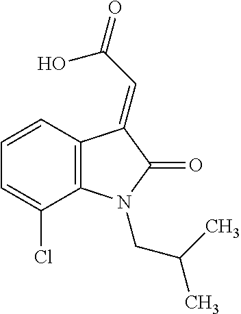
C1=CC=C(Cl)C2=C1C(=CC(=O)O)C(=O)N2CC(C)C
